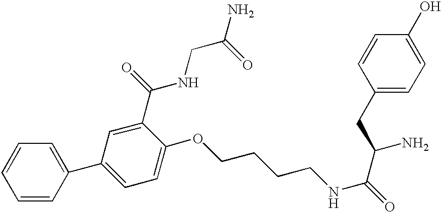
C1=CC=CC(C2=CC=C(OCCCCNC(=O)C(CC3=CC=C(O)C=C3)N)C(C(NCC(N)=O)=O)=C2)=C1
